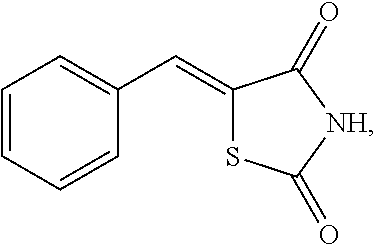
C1=CC=CC(C=C2SC(=O)[NH]C2=O)=C1
